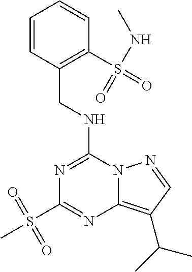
C1=CC(CNC2=NC(S(C)(=O)=O)=NC3=C(C(C)C)C=NN23)=C(S(=O)(NC)=O)C=C1
